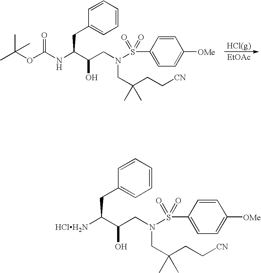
[EtOAc].CC(OC(NC(C(CN(S(C1=CC=C([OMe])C=C1)(=O)=O)CC(CC[CN])(C)C)O)CC1=CC=CC=C1)=O)(C)C.[HClH2N]C(C(CN(S(C1=CC=C([OMe])C=C1)(=O)=O)CC(CC[CN])(C)C)O)CC1=CC=CC=C1
